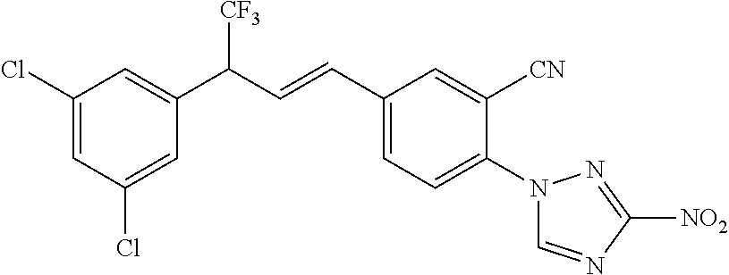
C1(C(C=CC2=CC=C(N3C=NC([NO2])=N3)C([CN])=C2)[CF3])=CC(Cl)=CC(Cl)=C1
